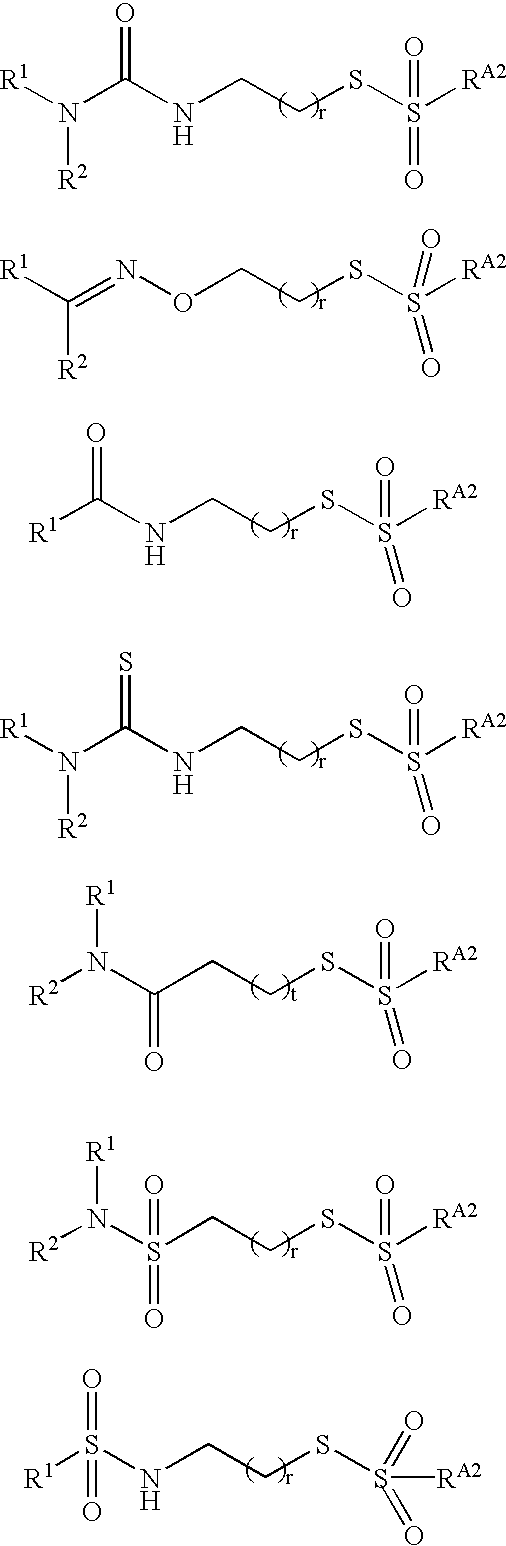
C(NCCSS([RA2])(=O)=O)(N([R1])[R2])=O.N(OCCSS([RA2])(=O)=O)=C([R1])[R2].C(NCCSS([RA2])(=O)=O)([R1])=O.C(NCCSS([RA2])(=O)=O)(N([R2])[R1])=S.N(C(CCSS([RA2])(=O)=O)=O)([R2])[R1].N(S(CCSS([RA2])(=O)=O)(=O)=O)([R2])[R1].S(NCCSS([RA2])(=O)=O)([R1])(=O)=O
